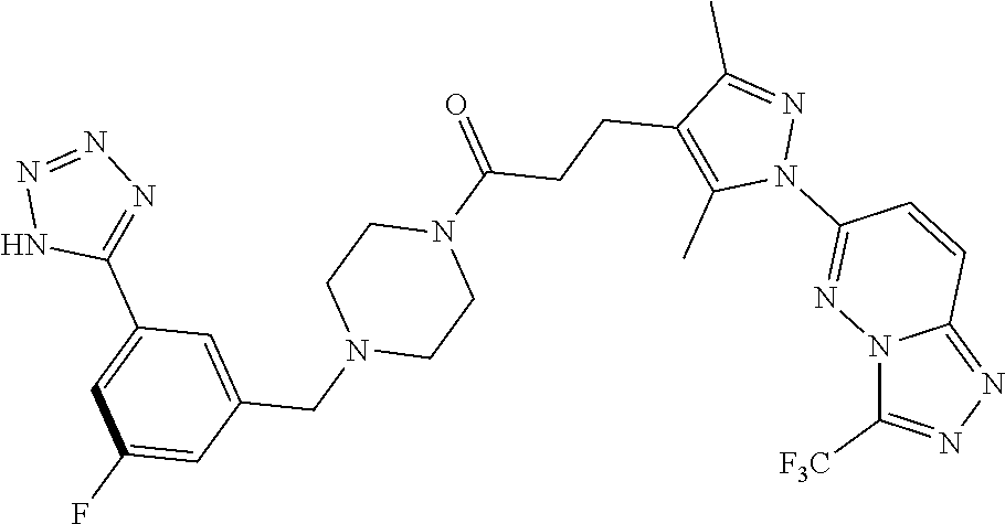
N12C([F3C])=NN=C1C=CC(N1N=C(C)C(CCC(N3CCN(CC4=CC(C5=NN=NN5)=CC(F)=C4)CC3)=O)=C1C)=N2
